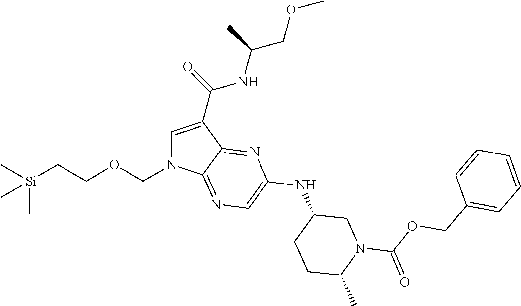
C1=C(C(NC(C)COC)=O)C2=NC(NC3CCC(C)N(C(OCC4=CC=CC=C4)=O)C3)=CN=C2N1COCC[Si](C)(C)C
